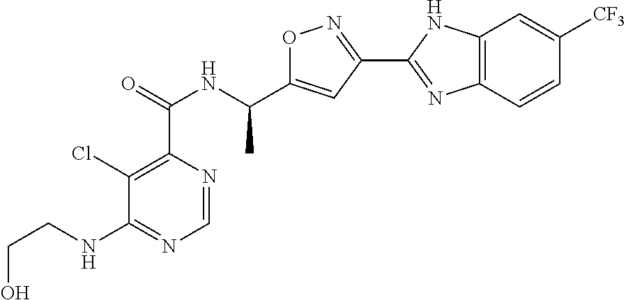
C1=NC(C(=O)NC(C2=CC(C3=NC4=C(N3)C=C([CF3])C=C4)=NO2)C)=C(Cl)C(NCCO)=N1
